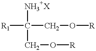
[R1]C(CO[R])([NH3+X])CO[R]
